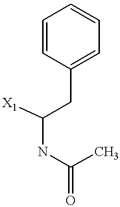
C1=CC(CC(NC(=O)C)[X1])=CC=C1
